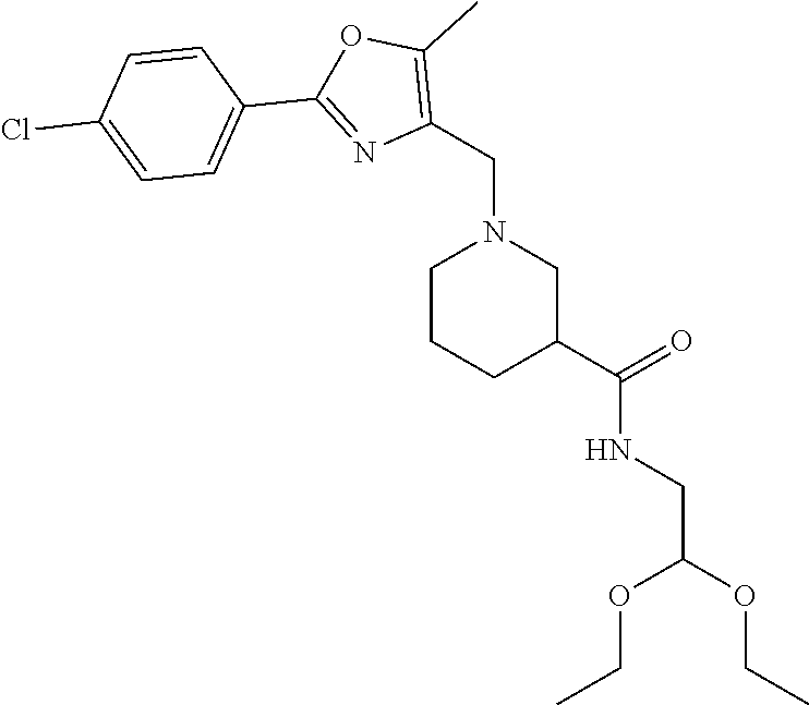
C1CCC(C(NCC(OCC)OCC)=O)CN1CC1=C(C)OC(C2=CC=C(Cl)C=C2)=N1
